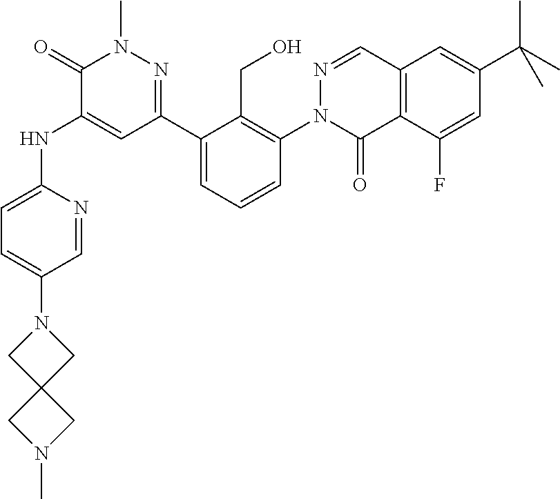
C1=NC(NC2=CC(C3=CC=CC(N4C(=O)C5=C(C=N4)C=C(C(C)(C)C)C=C5F)=C3CO)=NN(C)C2=O)=CC=C1N1CC2(C1)CN(C)C2
